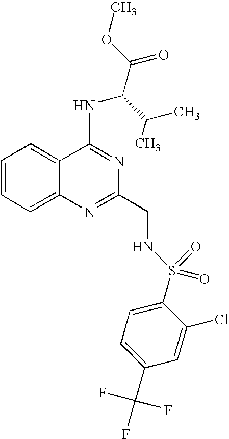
C1=CC=C2C(=C1)C(NC(C(OC)=O)C(C)C)=NC(CNS(=O)(=O)C1=CC=C(C(F)(F)F)C=C1Cl)=N2
